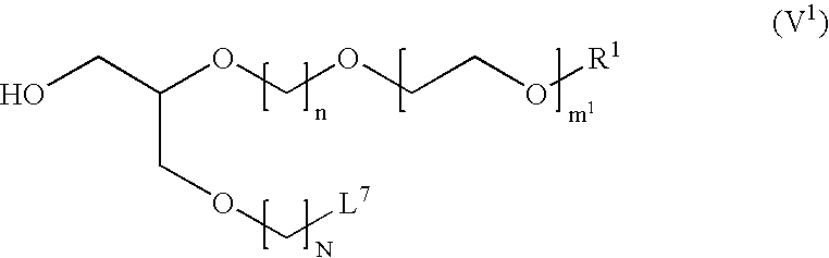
OCC(OCOCCO[R1])COC[L7]
